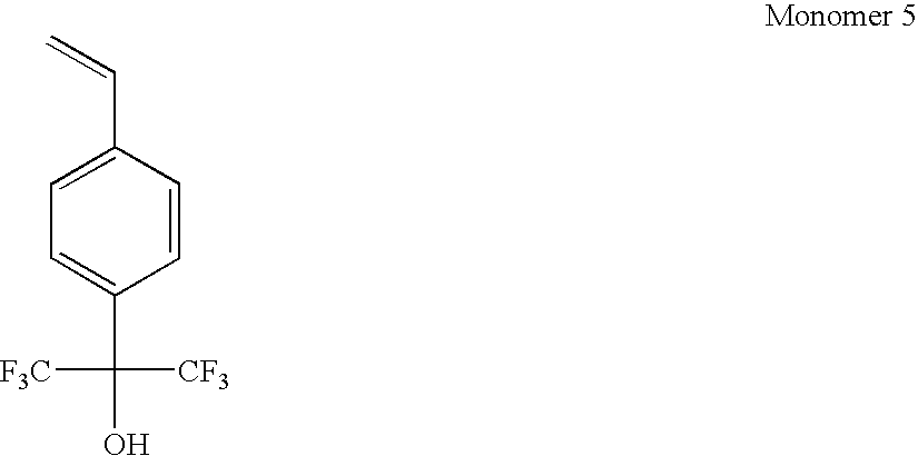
C1=CC(C=C)=CC=C1C(O)([CF3])[F3C]
